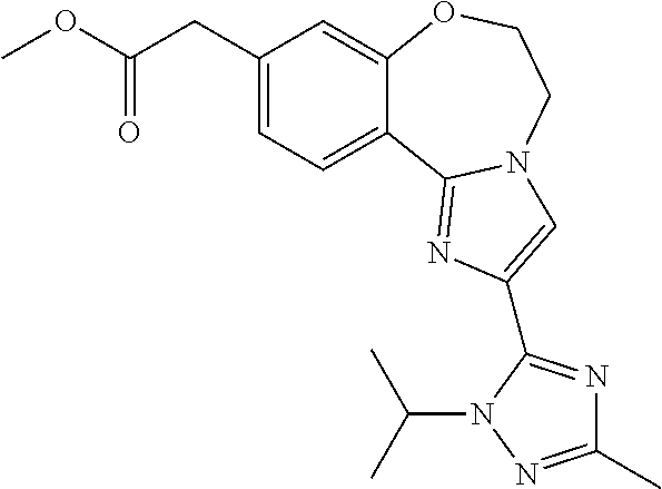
C1(C)=NN(C(C)C)C(C2=CN3C(=N2)C2=CC=C(CC(OC)=O)C=C2OCC3)=N1
